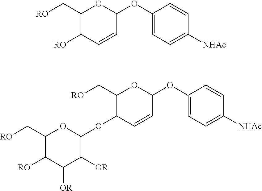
C1(C[RO])C([RO])C=CC(OC2=CC=C([NHAc])C=C2)O1.C1(C[RO])C(OC2C([OR])C([OR])C([RO])C(C[RO])O2)C=CC(OC2=CC=C([NHAc])C=C2)O1
